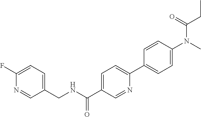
C1(F)=CC=C(CNC(C2=CC=C(C3=CC=C(N(C)C(=O)CC)C=C3)N=C2)=O)C=N1
